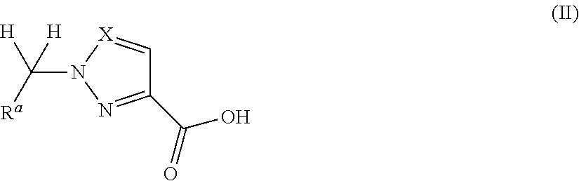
C1(C(O)=O)=NN(C([Ra])([H])[H])[X]=C1
